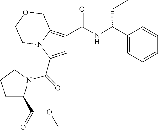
C1=C(C(=O)N2C(C(=O)OC)CCC2)N2C(=C1C(NC(C1=CC=CC=C1)CC)=O)COCC2
